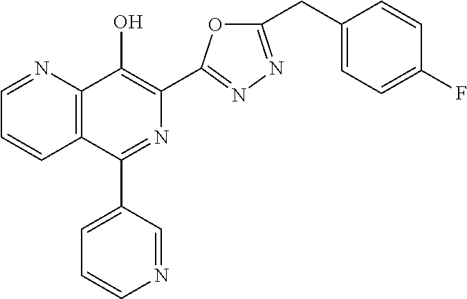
C1=NC2=C(C=C1)C(C1=CC=CN=C1)=NC(C1=NN=C(CC3=CC=C(F)C=C3)O1)=C2O
